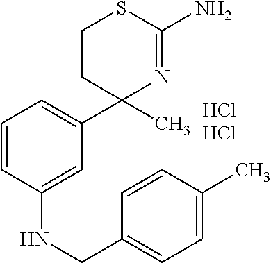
C1=CC(NCC2=CC=C(C)C=C2)=CC(C2(C)N=C(N)SCC2)=C1.Cl.Cl
